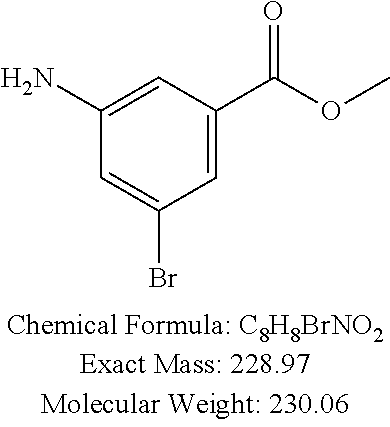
C1(N)=CC(C(OC)=O)=CC(Br)=C1
